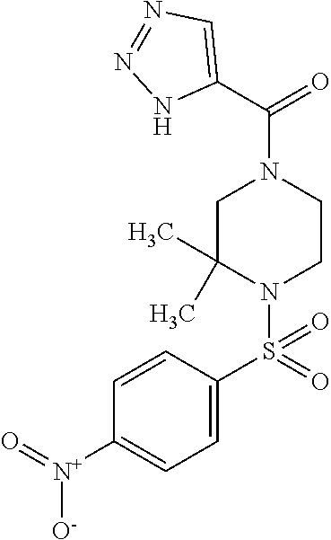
C1=C(S(N2CCN(C(=O)C3=CN=NN3)CC2(C)C)(=O)=O)C=CC([N+]([O-])=O)=C1
